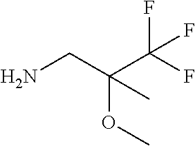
C(C(F)(F)F)(CN)(OC)C
